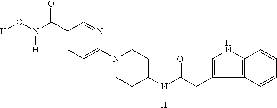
C1(C(=O)N([H])O[H])=CC=C(N2CCC(N(C(=O)CC3=CNC4=C3C=CC=C4)[H])CC2)N=C1
